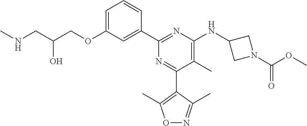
C1=C(OCC(CNC)O)C=C(C2=NC(NC3CN(C(OC)=O)C3)=C(C)C(C3=C(C)ON=C3C)=N2)C=C1
